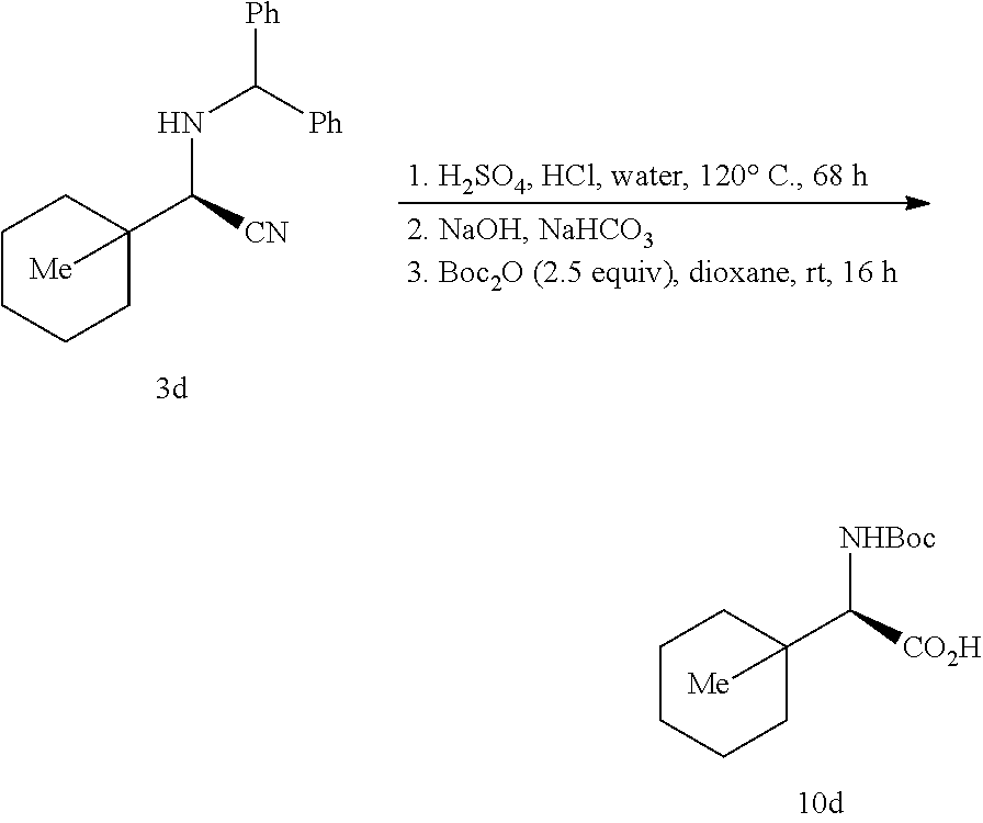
C1CCCC(C([NHBoc])[CO2H])([Me])C1.C1CCCC(C(NC([Ph])[Ph])[CN])([Me])C1
